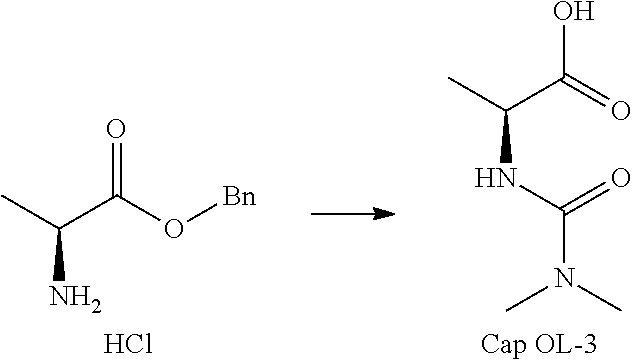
OC(=O)C(C)NC(N(C)C)=O.[Cap OL-3].O=C(O[Bn])C(C)N.Cl
